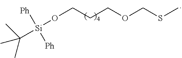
O(CCCOCSC)[Si]([Ph])([Ph])C(C)(C)C
